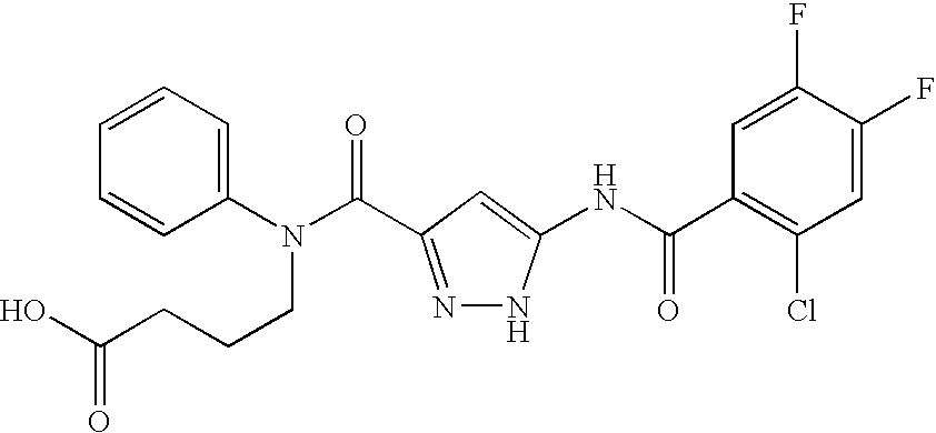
C1(N(C(=O)C2=NNC(NC(C3=C(Cl)C=C(F)C(F)=C3)=O)=C2)CCCC(O)=O)=CC=CC=C1
